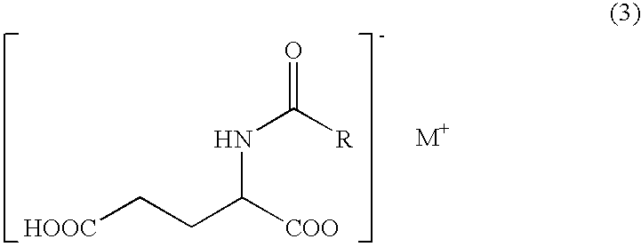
[HOOC]CCC([COO])NC([R])=O
